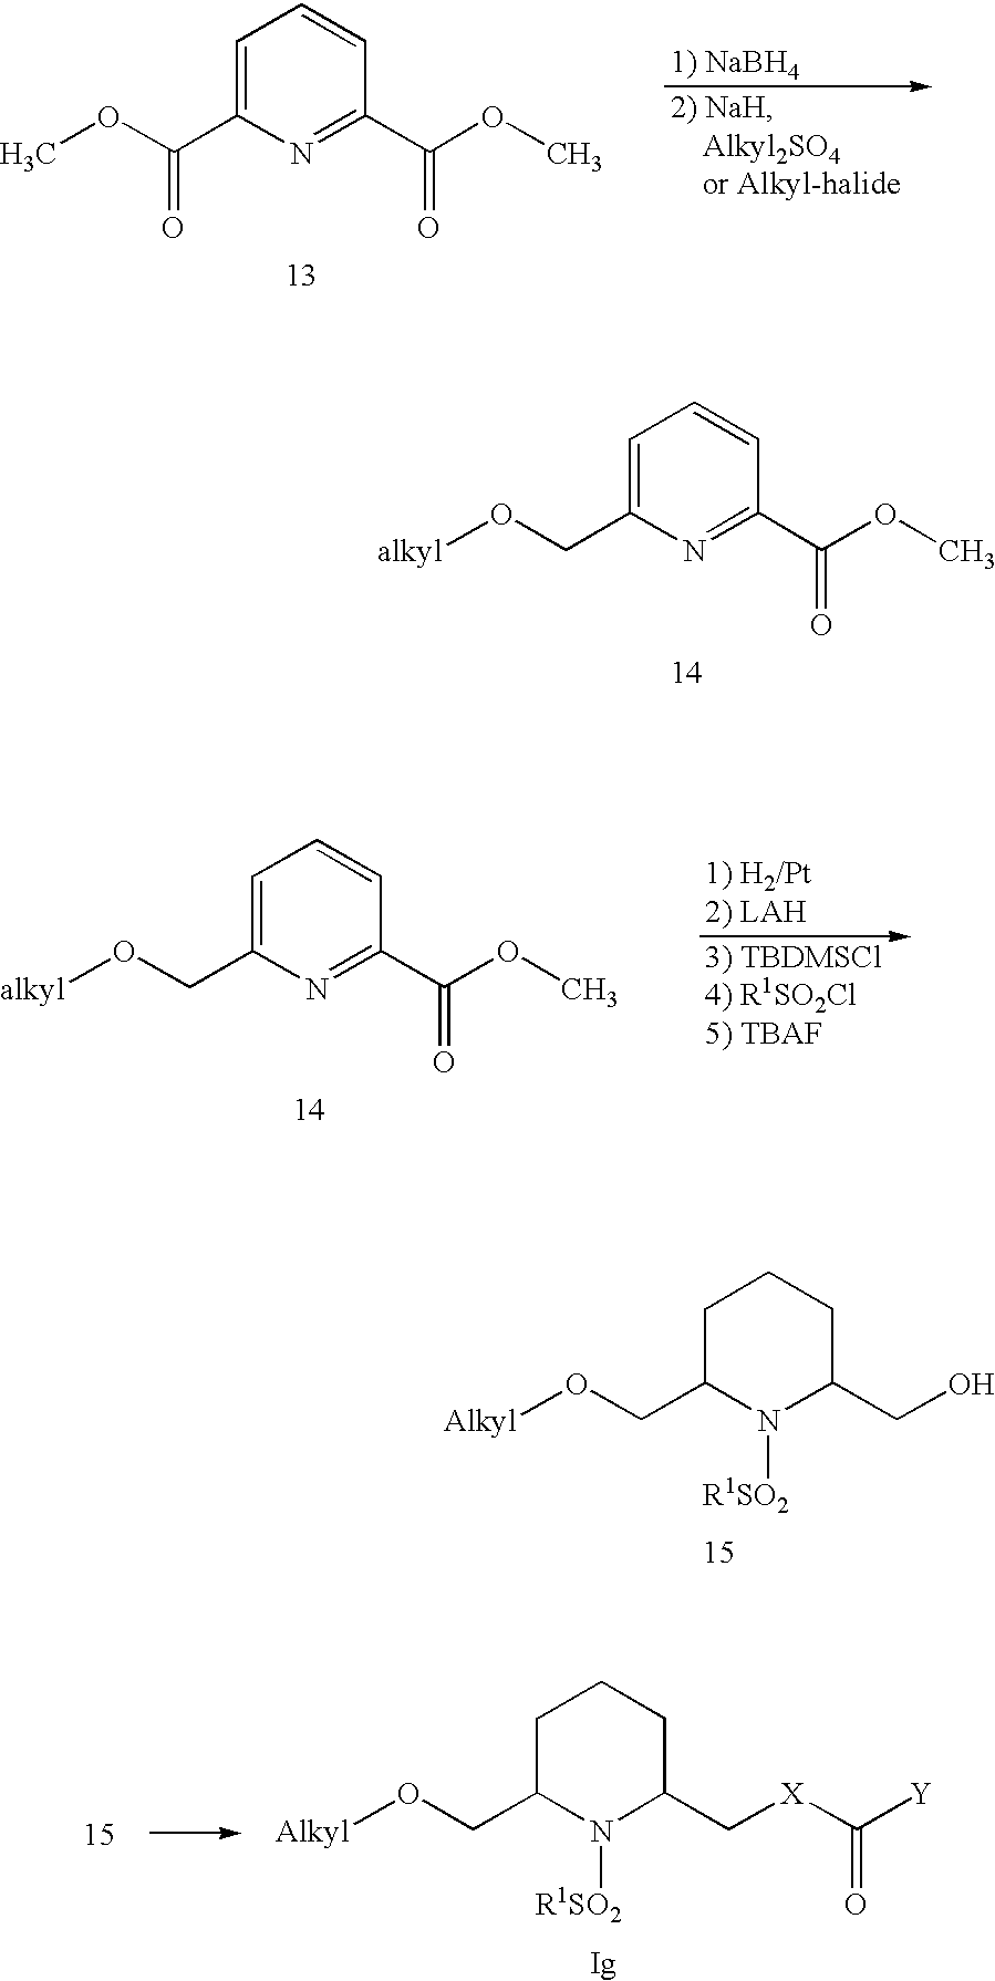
O(C)C(C1=CC=CC(C(OC)=O)=N1)=O.O([alkyl])CC1=CC=CC(C(OC)=O)=N1.O([alkyl])CC1=CC=CC(C(OC)=O)=N1.O([Alkyl])CC1N([R1SO2])C(CO)CCC1.O([Alkyl])CC1N([R1SO2])C(C[X]C([Y])=O)CCC1
